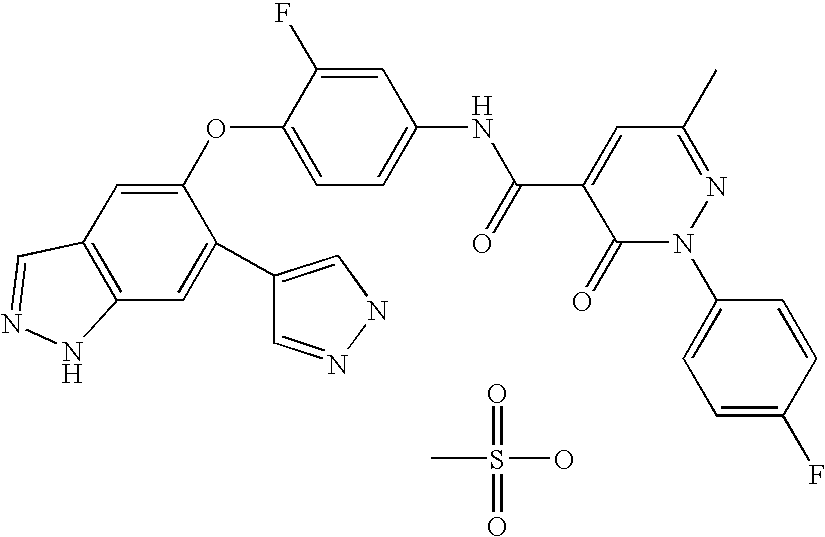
C1(OC2=CC=C(NC(C3=CC(C)=NN(C4=CC=C(F)C=C4)C3=O)=O)C=C2F)=CC2=C(C=C1C1=CNN=C1)NN=C2.O=S(=O)(O)C
